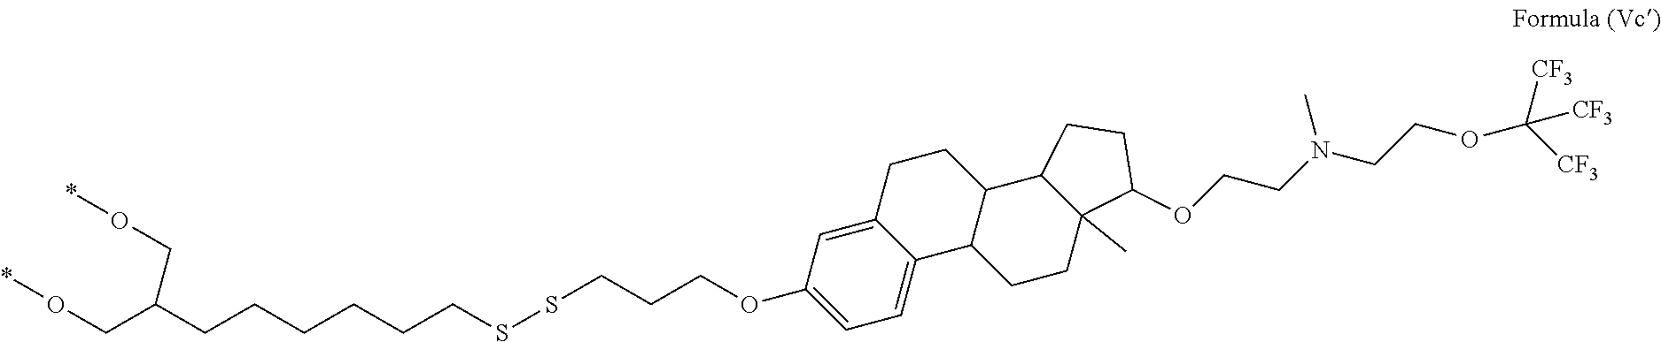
C(CCCCCCSSCCCOC1=CC=C2C(=C1)CCC1C2CCC2(C)C1CCC2OCCN(CCOC([CF3])([CF3])[CF3])C)(CO*)CO*
